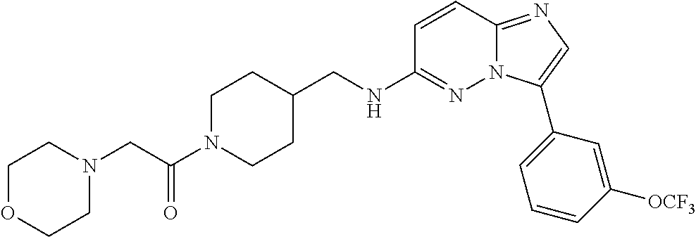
C1(CNC2=NN3C(=NC=C3C3=CC=CC([OCF3])=C3)C=C2)CCN(C(CN2CCOCC2)=O)CC1
